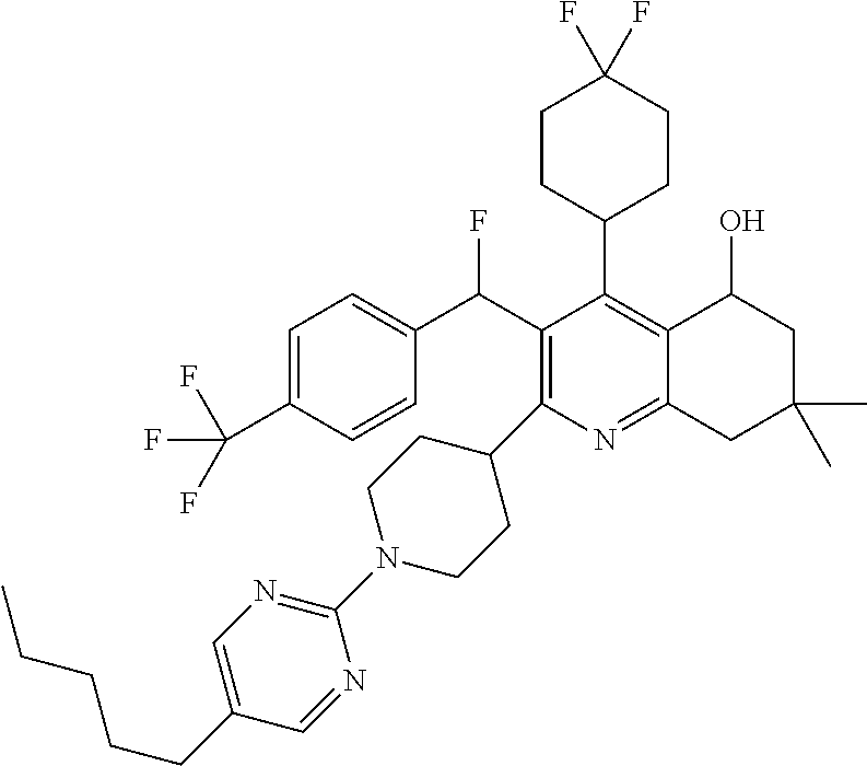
FC(C1=C(C2CCN(C3=NC=C(CCCCC)C=N3)CC2)N=C2C(=C1C1CCC(F)(F)CC1)C(O)CC(C)(C)C2)C1=CC=C(C(F)(F)F)C=C1
